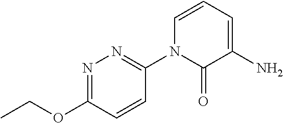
N1=C(OCC)C=CC(N2C(=O)C(N)=CC=C2)=N1
